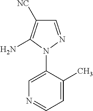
C1=C(N2N=CC([NC])=C2N)C(C)=CC=N1
